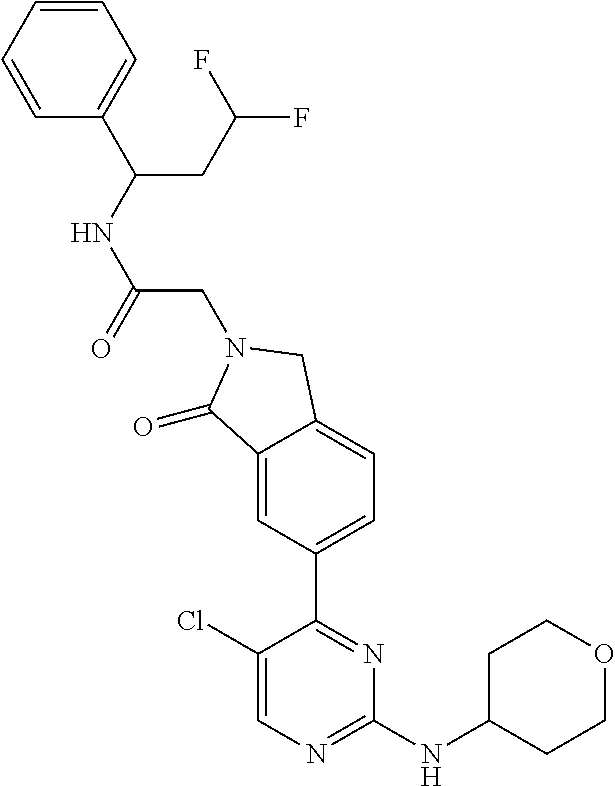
C1(=O)C2=CC(C3=NC(NC4CCOCC4)=NC=C3Cl)=CC=C2CN1CC(NC(CC(F)F)C1=CC=CC=C1)=O
